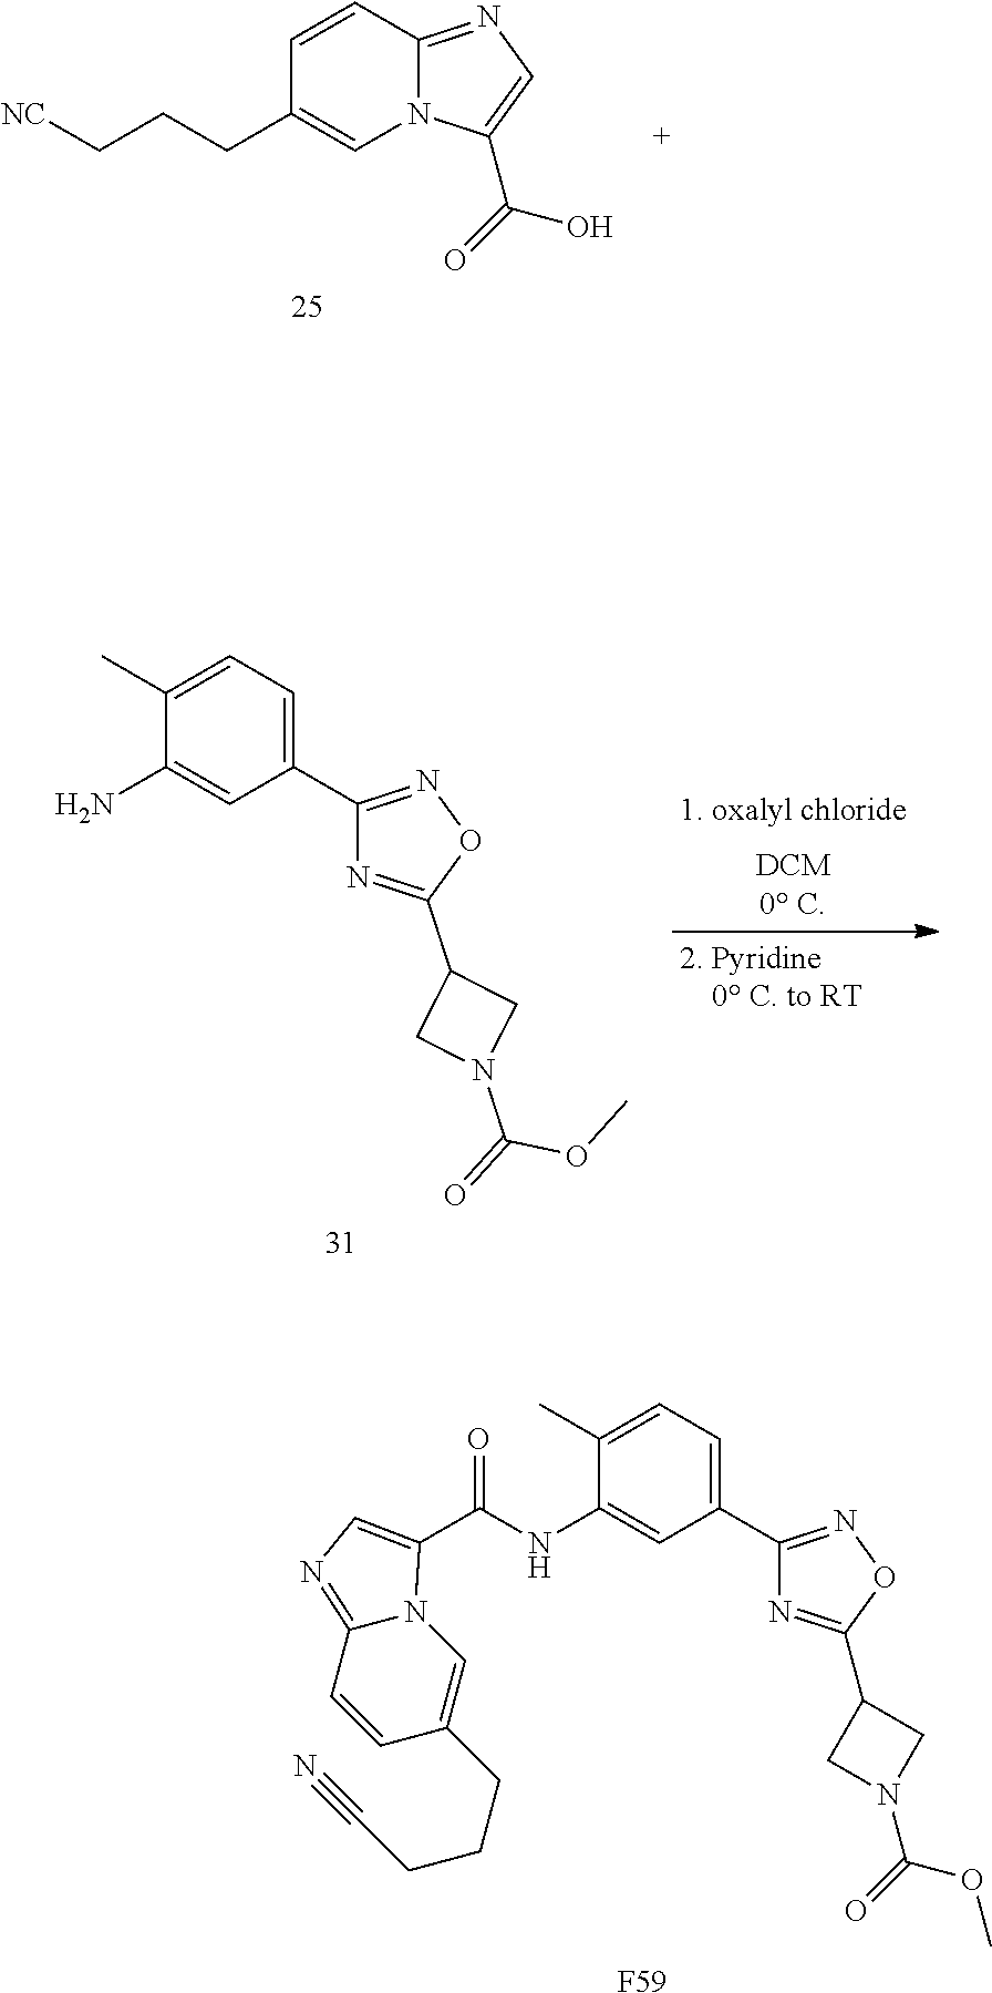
N12C(=NC=C1C(=O)O)C=CC(CCC[NC])=C2.N12C(=NC=C1C(NC1=CC(C3=NOC(C4CN(C(OC)=O)C4)=N3)=CC=C1C)=O)C=CC(CCCC#N)=C2.[F59].C1(C)=CC=C(C2=NOC(C3CN(C(OC)=O)C3)=N2)C=C1N
